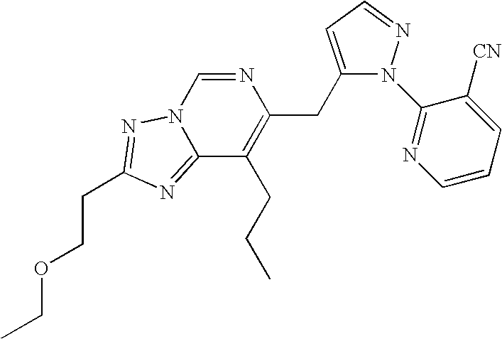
N1=CN2C(=NC(CCOCC)=N2)C(CCC)=C1CC1=CC=NN1C1=NC=CC=C1[CN]
